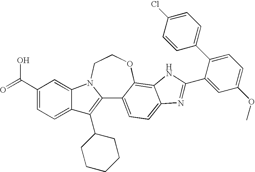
C12=C(C3CCCCC3)C3=CC=C(C(=O)O)C=C3N1CCOC1=C3C(=CC=C21)N=C(C1=CC(OC)=CC=C1C1=CC=C(Cl)C=C1)N3
